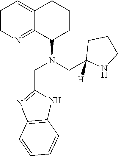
C1=CN=C2C(=C1)CCCC2N(CC1([H])NCCC1)CC1=NC2=C(N1)C=CC=C2
